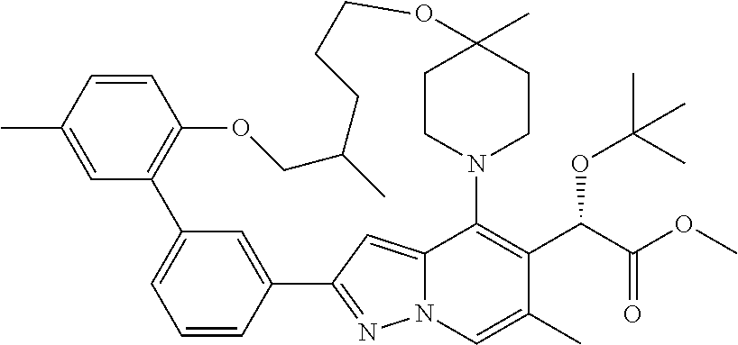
C1=CC(C)=CC2=C1OCC(C)CCCOC1(C)CCN(C3=C(C(C(OC)=O)OC(C)(C)C)C(C)=CN4N=C(C5=CC2=CC=C5)C=C43)CC1
